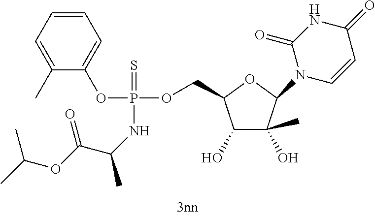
C1(C)=CC=CC=C1OP(OCC1C(O)C(O)(C)C(N2C=CC(=O)NC2=O)O1)(=S)NC(C)C(OC(C)C)=O
